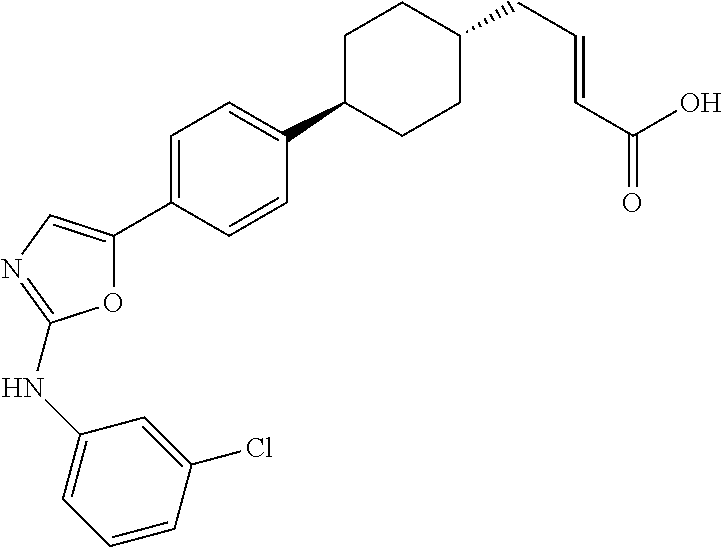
O1C(C2=CC=C(C3CCC(CC=CC(O)=O)CC3)C=C2)=CN=C1NC1=CC=CC(Cl)=C1
